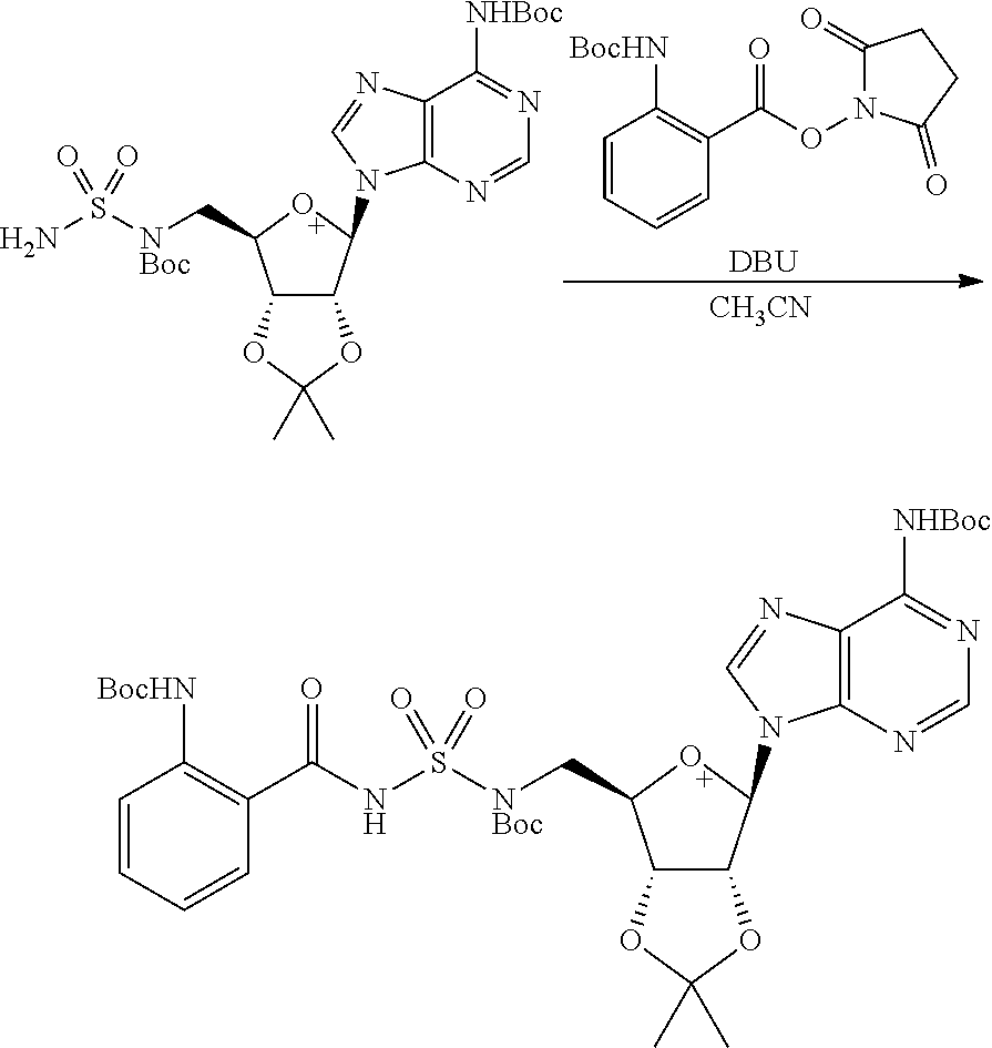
C12C(C(N3C4=C(C([NHBoc])=NC=N4)N=C3)OC1C[NBoc]S(NC(=O)C1=C([BocHN])C=CC=C1)(=O)=O)OC(C)(C)O2.C12C(C(N3C4=C(C([NHBoc])=NC=N4)N=C3)OC1C[NBoc]S(N)(=O)=O)OC(C)(C)O2.C1=CC=CC(C(ON2C(=O)CCC2=O)=O)=C1[BocHN].[DBU].[CH3CN]
